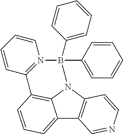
C12=CC=CC3=C1N(C1=C2C=NC=C1)B(C1=CC=CC=C1)(C1=CC=CC=C1)N1=C3C=CC=C1
